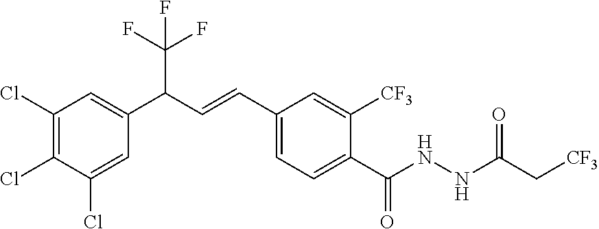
C1(Cl)=C(Cl)C(Cl)=CC(C(C=CC2=CC=C(C(NNC(C[CF3])=O)=O)C([CF3])=C2)C(F)(F)F)=C1
